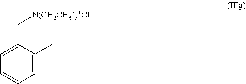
C1=C(C)C(C[N(CH2CH3)3+Cl-])=CC=C1
